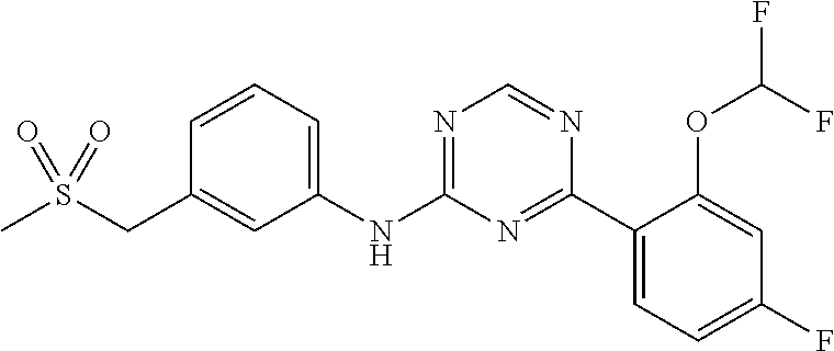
C1=CC=C(NC2=NC=NC(C3=CC=C(F)C=C3OC(F)F)=N2)C=C1CS(C)(=O)=O
